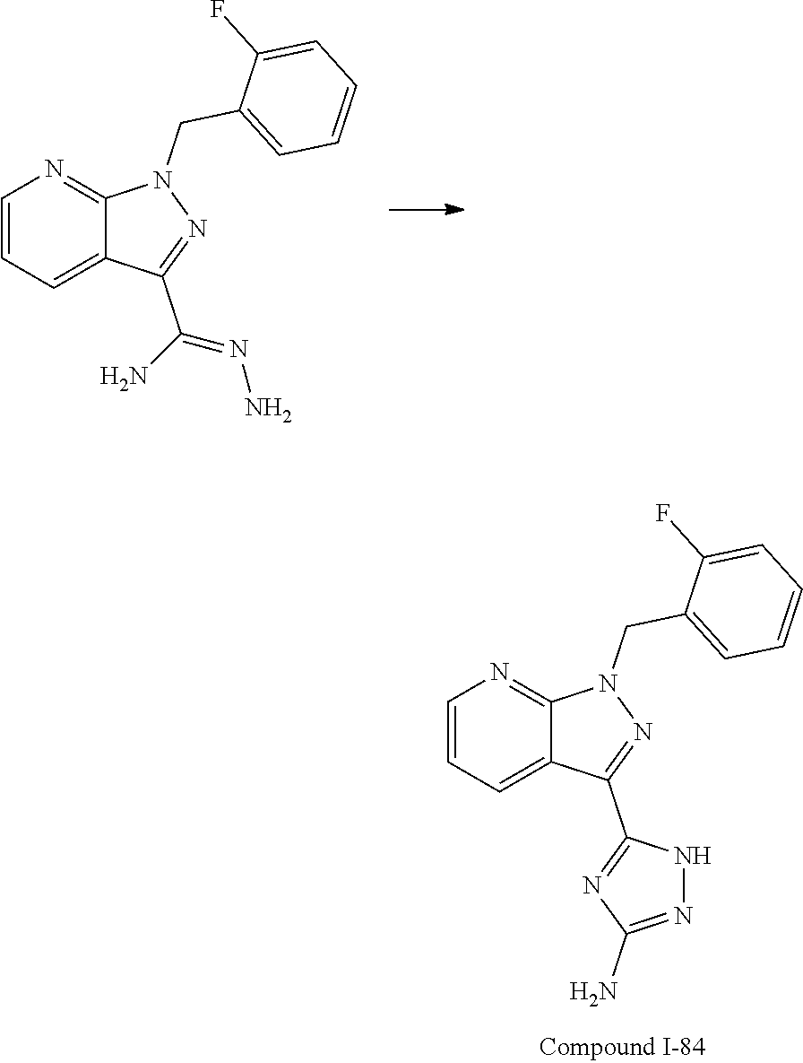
C1(CN2N=C(C(N)=NN)C3=CC=CN=C23)=CC=CC=C1F.C1(F)=CC=CC=C1CN1C2=NC=CC=C2C(C2=NC(N)=NN2)=N1
